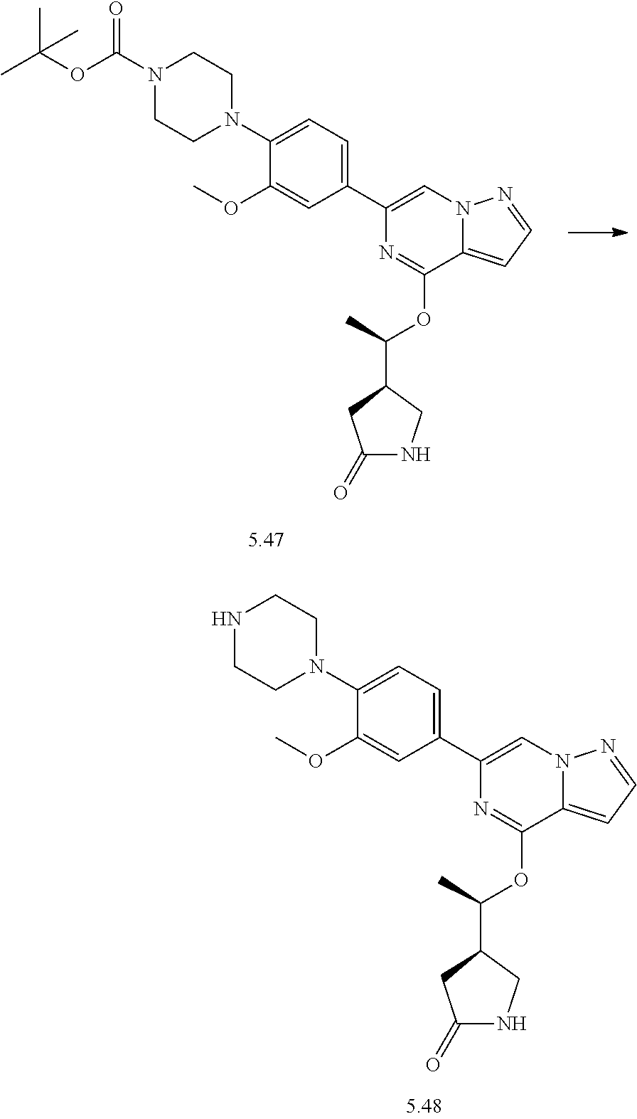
C1(C2=CC=C(N3CCN(C(OC(C)(C)C)=O)CC3)C(OC)=C2)=CN2C(=CC=N2)C(OC(C2CC(=O)NC2)C)=N1.C1(C2=CC=C(N3CCNCC3)C(OC)=C2)=CN2C(=CC=N2)C(OC(C2CC(=O)NC2)C)=N1
